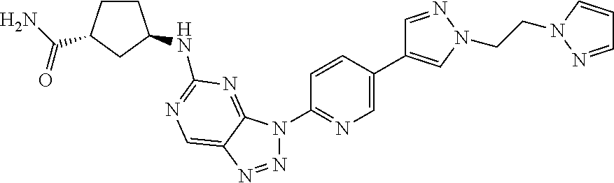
C1CC(C(N)=O)CC1NC1=NC=C2C(=N1)N(C1=NC=C(C3=CN(CCN4C=CC=N4)N=C3)C=C1)N=N2
